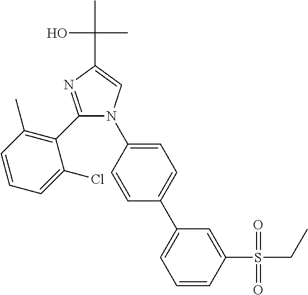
C1(C2=C(C)C=CC=C2Cl)=NC(C(O)(C)C)=CN1C1=CC=C(C2=CC=CC(S(CC)(=O)=O)=C2)C=C1
